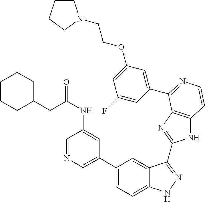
C1(C2=CN=CC(NC(CC3CCCCC3)=O)=C2)=CC=C2C(=C1)C(C1=NC3=C(N1)C=CN=C3C1=CC(OCCN3CCCC3)=CC(F)=C1)=NN2
